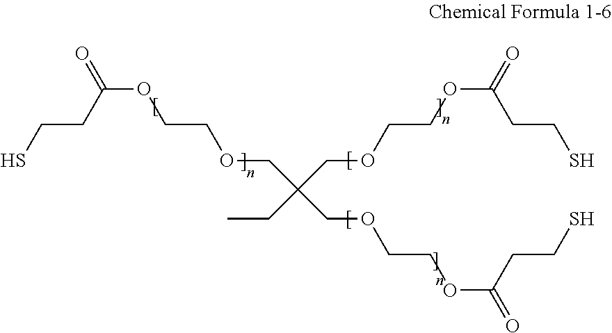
SCCC(OCCOCC(CC)(COCCOC(CCS)=O)COCCOC(CCS)=O)=O
